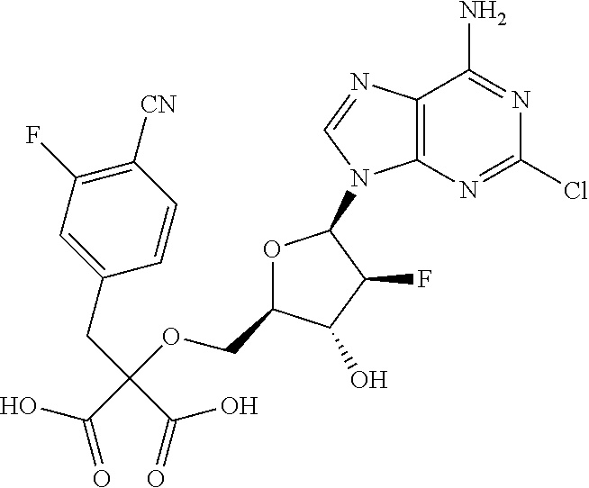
OC(C(OCC1OC(N2C3=C(N=C2)C(N)=NC(Cl)=N3)C(F)C1O)(CC1=CC(F)=C([CN])C=C1)C(=O)O)=O
